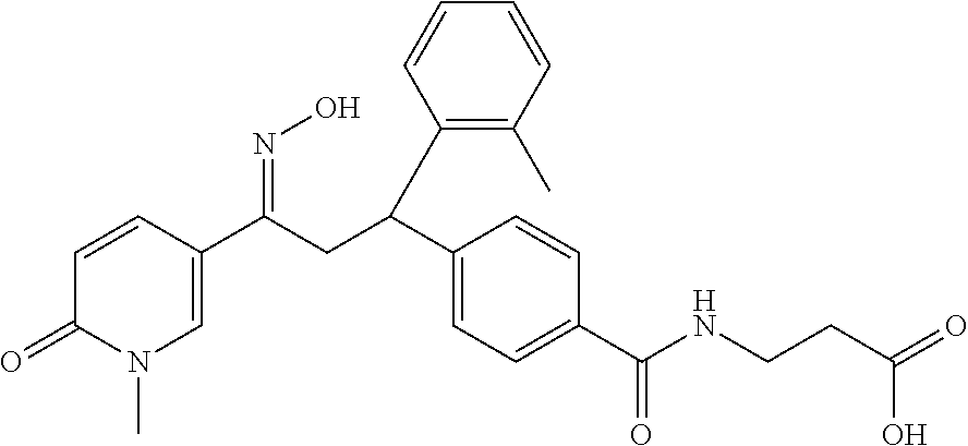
C1=CC(C(C2=CC=C(C(NCCC(=O)O)=O)C=C2)CC(C2=CN(C)C(=O)C=C2)=NO)=C(C)C=C1
